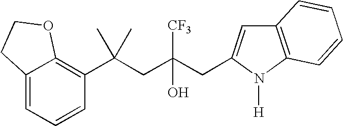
C12=CC=CC(C(CC(CC3=CC4=C(N3[H])C=CC=C4)([CF3])O)(C)C)=C1OCC2
